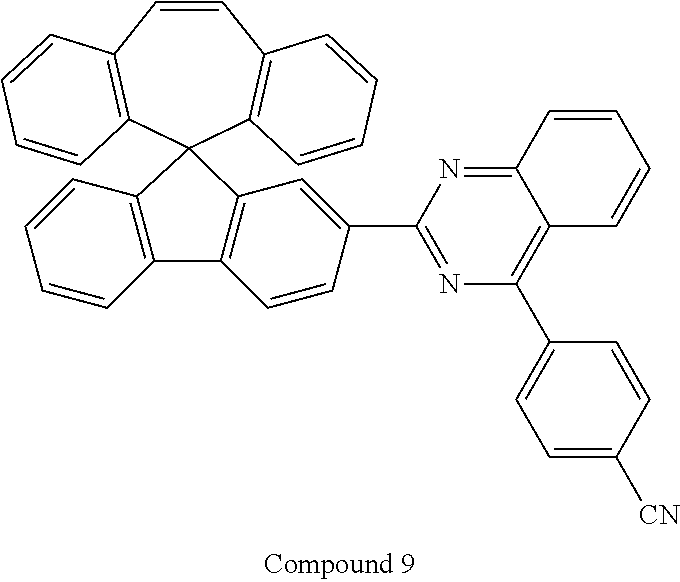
C1=CC2=C(C=CC=C2)C2(C3=C1C=CC=C3)C1=C(C3=C2C=CC=C3)C=CC(C2=NC(C3=CC=C([CN])C=C3)=C3C(=N2)C=CC=C3)=C1
